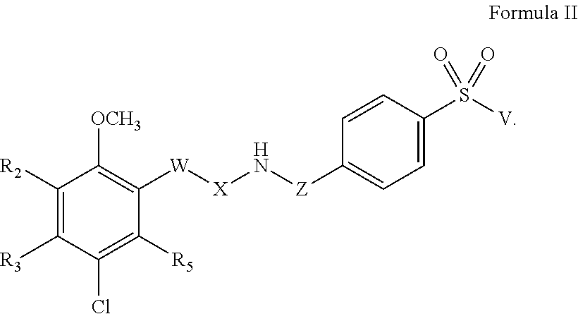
C1([R2])=C([R3])C(Cl)=C([R5])C([W][X]N[Z]C2=CC=C(S([V])(=O)=O)C=C2)=C1[OCH3]
